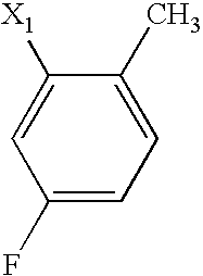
C1(F)=CC=C(C)C([X1])=C1
